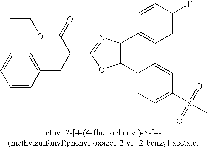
C1=CC(CC(C(OCC)=O)C2=NC(C3=CC=C(F)C=C3)=C(C3=CC=C(S(C)(=O)=O)C=C3)O2)=CC=C1
